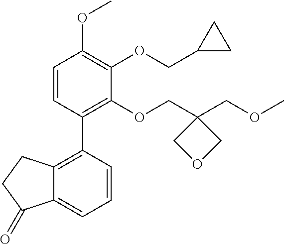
C1=CC(C2=C3C(=CC=C2)C(=O)CC3)=C(OCC2(COC)COC2)C(OCC2CC2)=C1OC
